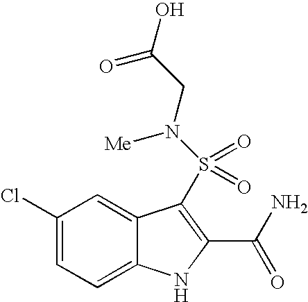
C1(Cl)=CC=C2C(=C1)C(S(=O)(=O)N(CC(O)=O)[Me])=C(C(N)=O)N2
